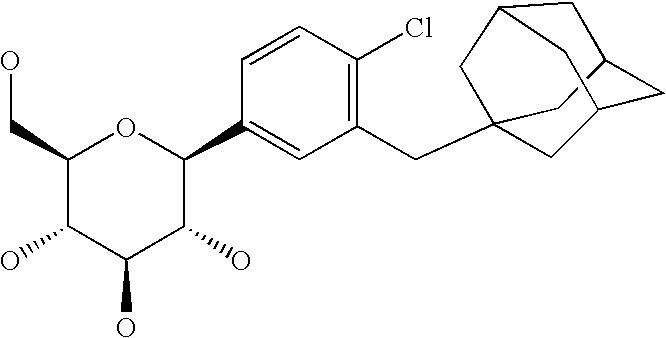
C1(CO)C(O)C(O)C(O)C(C2=CC(CC34CC5CC(C3)CC(C4)C5)=C(Cl)C=C2)O1
